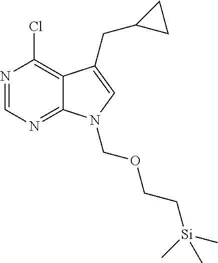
C1=NC(Cl)=C2C(=N1)N(COCC[Si](C)(C)C)C=C2CC1CC1
